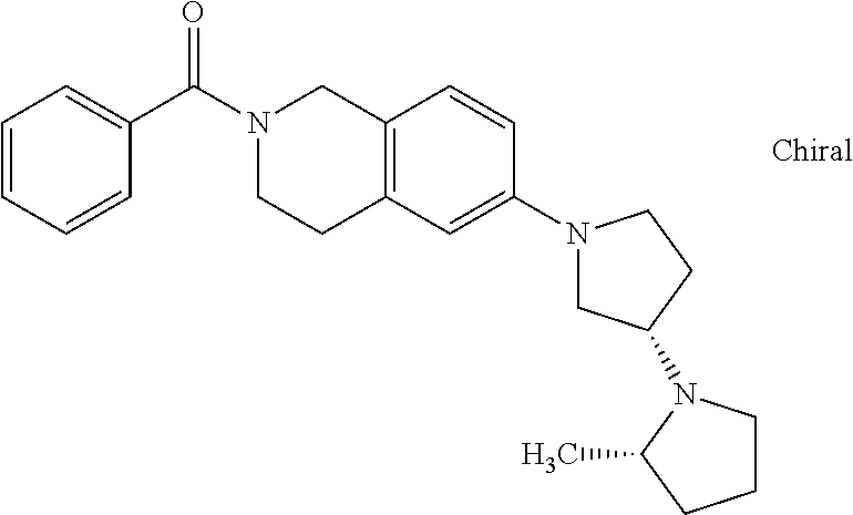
C1(C(N2CCC3=C(C2)C=CC(N2CC(N4CCCC4C)CC2)=C3)=O)=CC=CC=C1
